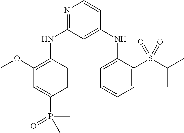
N1=C(NC2=C(OC)C=C(P(=O)(C)C)C=C2)C=C(NC2=CC=CC=C2S(C(C)C)(=O)=O)C=C1
